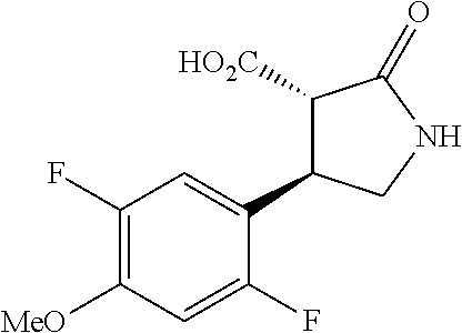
C1(F)=C([MeO])C=C(F)C(C2C([HO2C])C(=O)NC2)=C1
